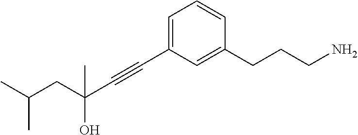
C1=C(C#CC(CC(C)C)(O)C)C=C(CCCN)C=C1
